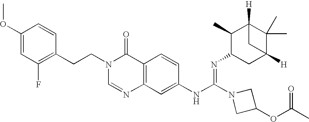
C1(OC)=CC(F)=C(CCN2C=NC3=C(C2=O)C=CC(NC(=NC2CC4([H])C(C)(C)C([H])(C2C)C4)N2CC(OC(C)=O)C2)=C3)C=C1
